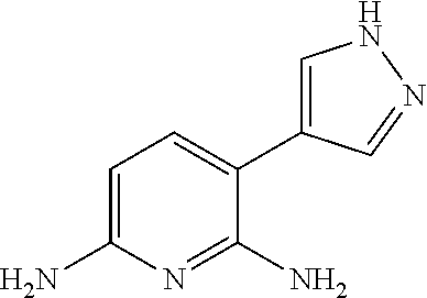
C1=C(N)N=C(N)C(C2=CNN=C2)=C1
